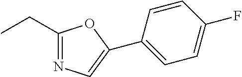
C1(CC)=NC=C(C2=CC=C(F)C=C2)O1
